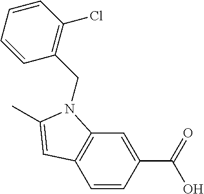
C1=CC(C(=O)O)=CC2=C1C=C(C)N2CC1=C(Cl)C=CC=C1
